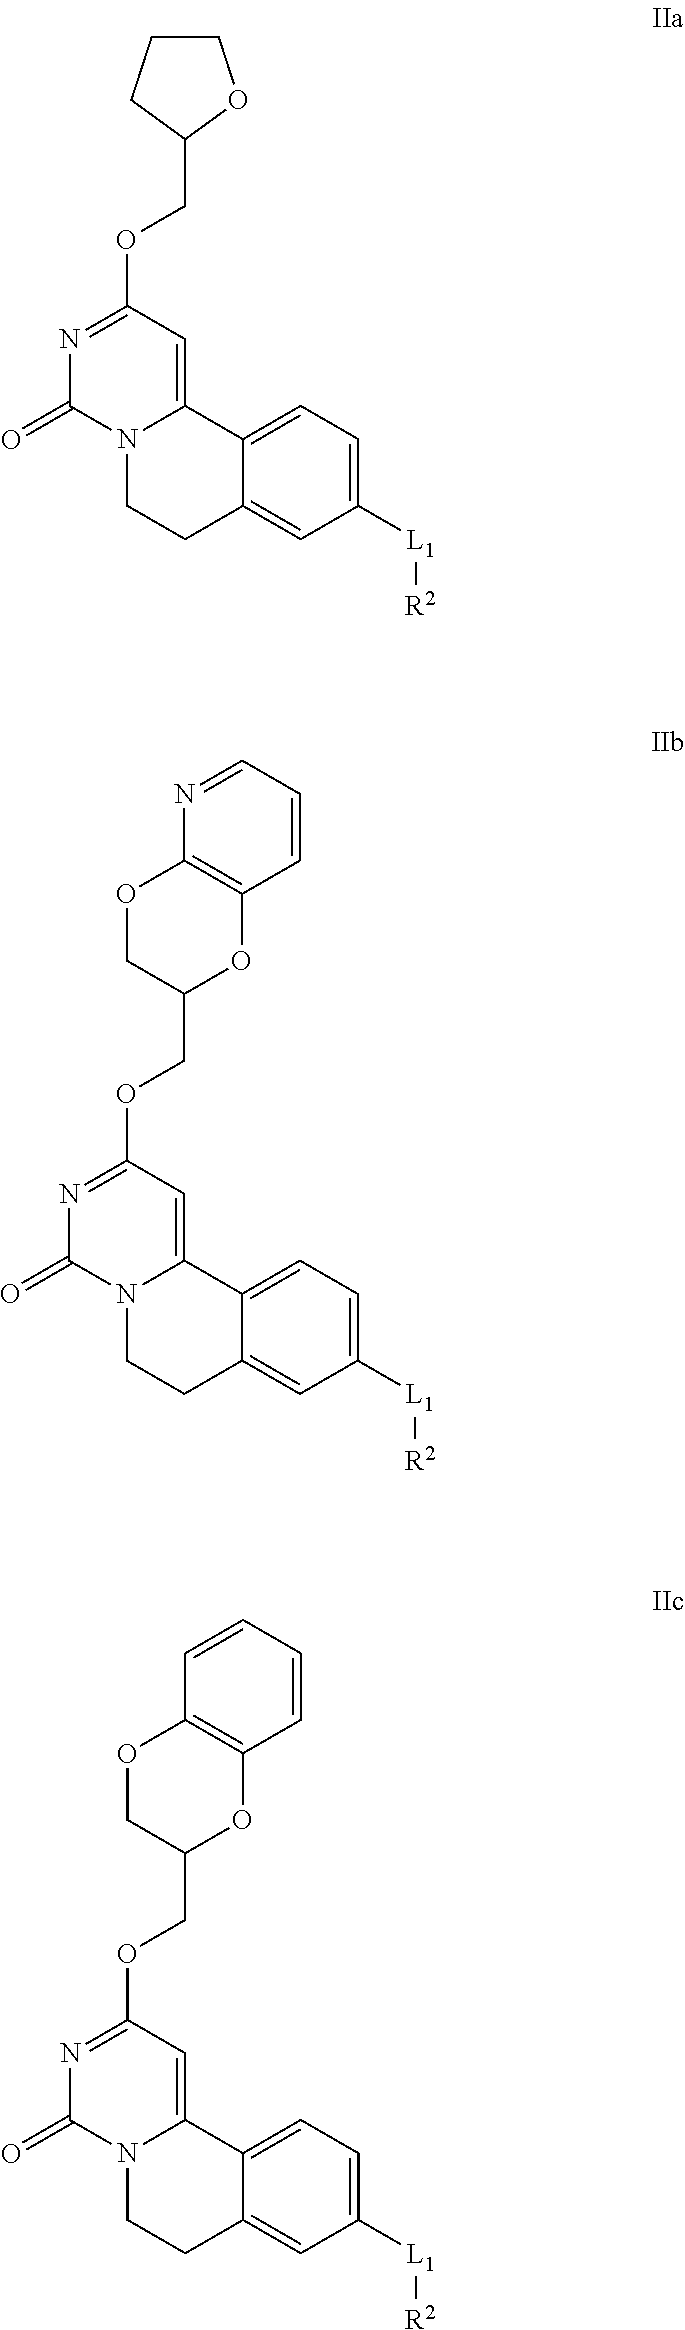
C12=CC=C([L1][R2])C=C1CCN1C2=CC(OCC2OCCC2)=NC1=O.C12=CC=C([L1][R2])C=C1CCN1C2=CC(OCC2OC3=C(OC2)N=CC=C3)=NC1=O.C12=CC=C([L1][R2])C=C1CCN1C2=CC(OCC2OC3=C(OC2)C=CC=C3)=NC1=O
